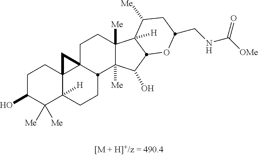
C1C(O)C([Me])([Me])C2([H])C3(C1)C1(CCC4([Me])C([Me])(C(O)C5C4([H])C([Me])CC(CNC([OMe])=O)O5)C1CC2)C3
